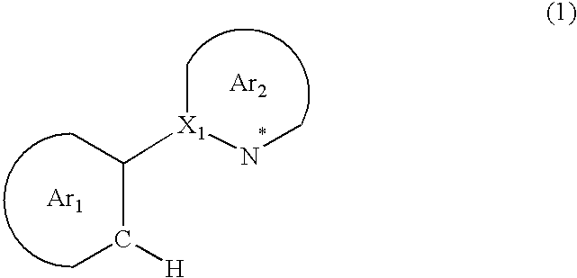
C(C([H])C)(C)[X1](C)NC.[Ar2].[Ar1]
